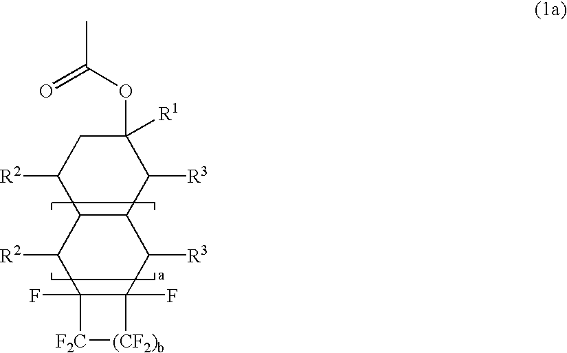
C12(F)C(F)(C([R3])C3C(C1[R2])C([R2])CC([R1])(OC(=O)C)C3[R3])[(CF2)b][F2C]2
